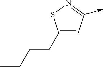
C1(CCCC)=CC(->C)=NS1
